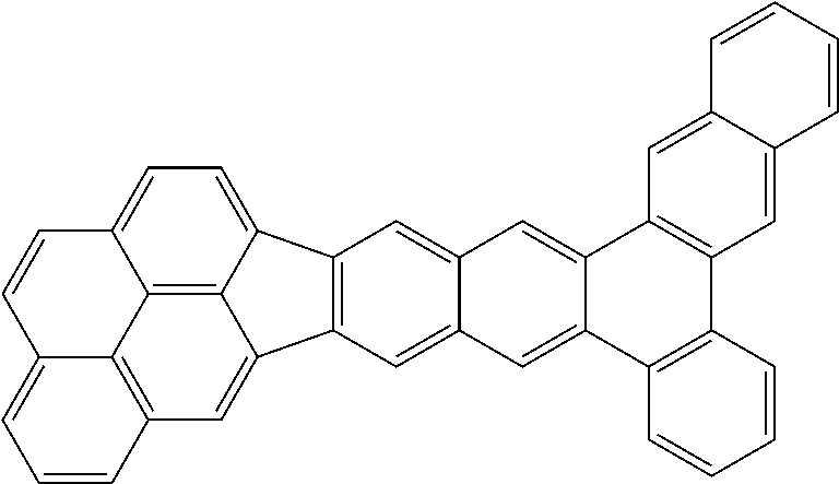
C12=C3C4=CC=C1C=CC1=CC=CC(=C21)C=C3C1=C4C=C2C(=C1)C=C1C(=C2)C2=C(C3=C1C=CC=C3)C=C1C(=C2)C=CC=C1
